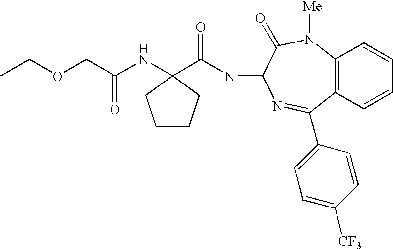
C(OCC)C(NC1(C(NC2C(=O)N([Me])C3=C(C=CC=C3)C(C3=CC=C([CF3])C=C3)=N2)=O)CCCC1)=O
